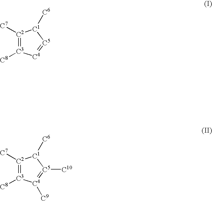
[C2]1([C7])=[C3]([C8])[C4]([C9])=[C5]([C10])[C1]1[C6].[C2]1([C7])=[C3]([C8])[C4]=[C5][C1]1[C6]
